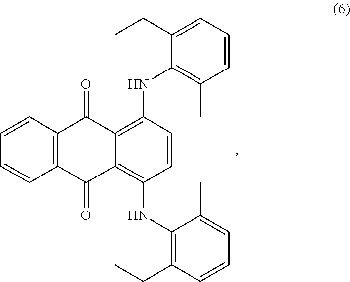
C12=C(C(=O)C3=C(NC4=C(CC)C=CC=C4C)C=CC(NC4=C(C)C=CC=C4CC)=C3C1=O)C=CC=C2
